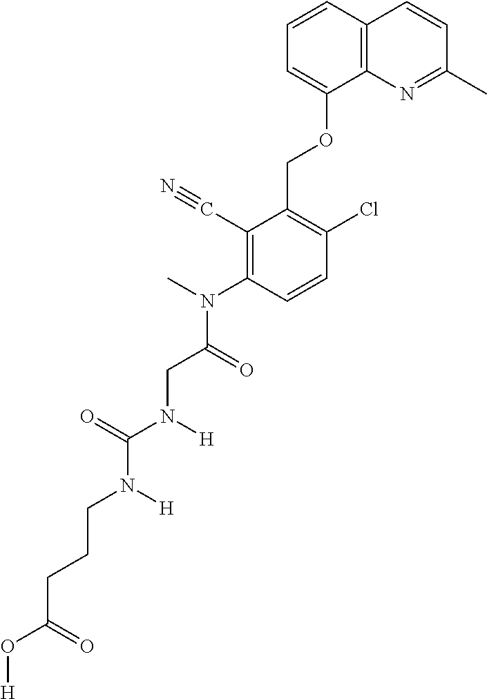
C1=CC2=C(C(OCC3=C(Cl)C=CC(N(C)C(=O)CN(C(N(CCCC(O[H])=O)[H])=O)[H])=C3C#N)=C1)N=C(C)C=C2
